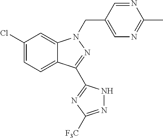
C12=CC=C(Cl)C=C1N(CC1=CN=C(C)N=C1)N=C2C1=NC([F3C])=NN1
